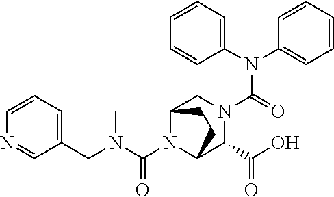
C1(CN(C(N2C3C(C(O)=O)N(C(=O)N(C4=CC=CC=C4)C4=CC=CC=C4)CC2CC3)=O)C)=CC=CN=C1
